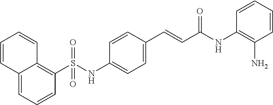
C1=C2C(=C(S(NC3=CC=C(C=CC(NC4=C(N)C=CC=C4)=O)C=C3)(=O)=O)C=C1)C=CC=C2
